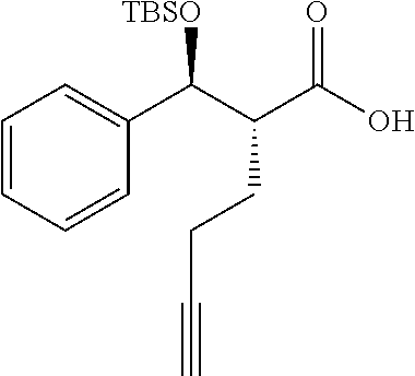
C1=CC=CC(C(C(C(O)=O)CCC#C)[TBSO])=C1
